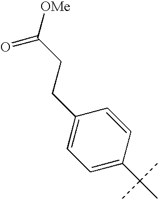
C1=C(C(C)(C)C)C=CC(CCC([OMe])=O)=C1
